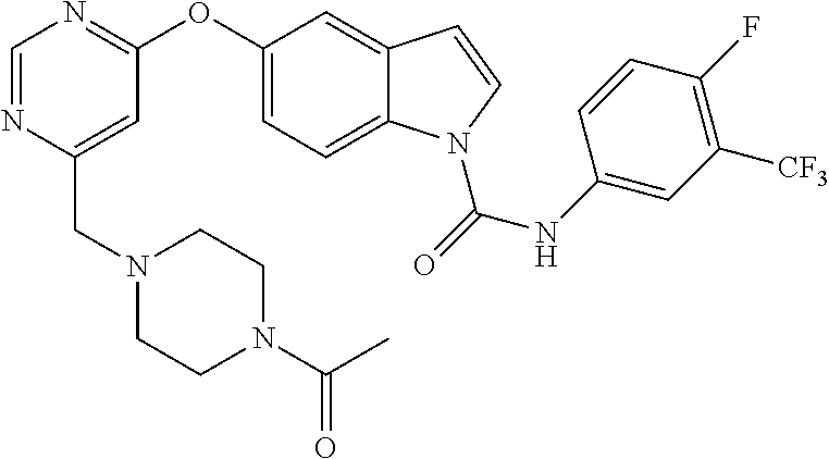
C(C1=CC(OC2=CC=C3C(=C2)C=CN3C(NC2=CC([CF3])=C(F)C=C2)=O)=NC=N1)N1CCN(C(C)=O)CC1
